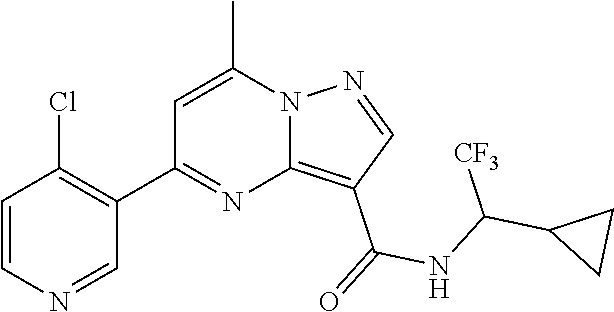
C12=C(C(=O)NC(C3CC3)[CF3])C=NN1C(C)=CC(C1=C(Cl)C=CN=C1)=N2
